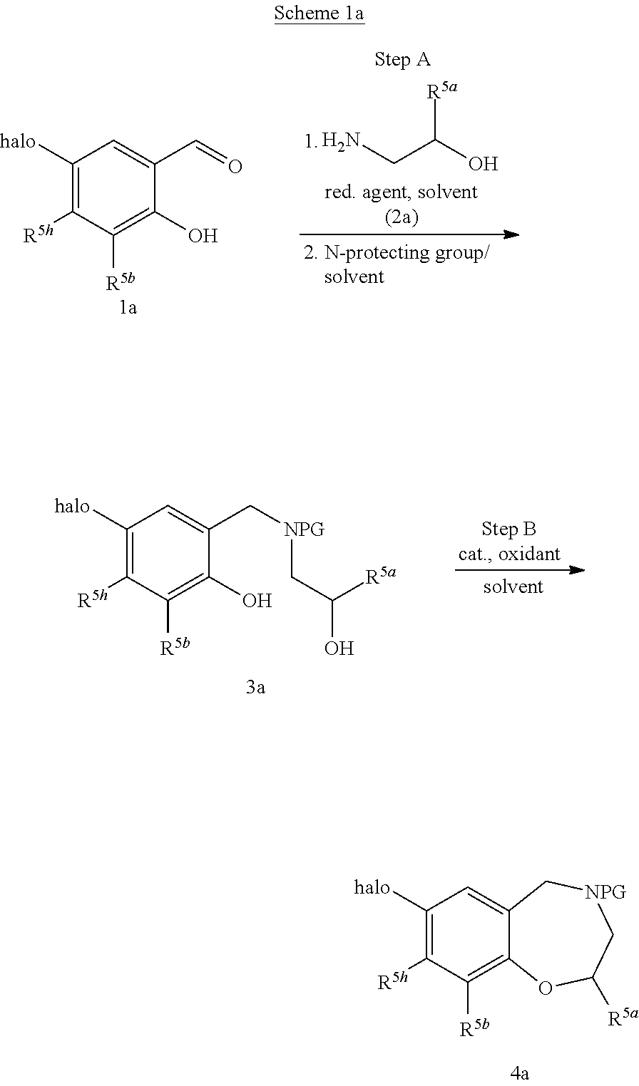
C1([halo])=C([R5h])C([R5b])=C2C(=C1)C[NPG]CC([R5a])O2.C1([halo])=C([R5h])C([R5b])=C(O)C(C=O)=C1.NCC(O)[R5a].C1([halo])=C([R5h])C([R5b])=C(O)C(C[NPG]CC(O)[R5a])=C1
